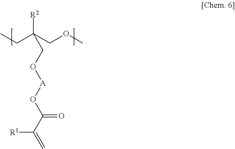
C=C(C(O[A]OCC([R2])(CC)COC)=O)[R1]
